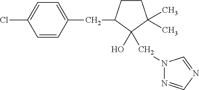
C1=CC(CC2CCC(C)(C)C2(O)CN2N=CN=C2)=CC=C1Cl
